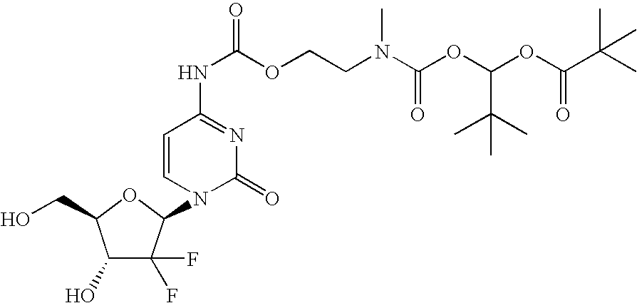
C1(O)C(F)(F)C(N2C(=O)N=C(NC(OCCN(C(OC(OC(C(C)(C)C)=O)C(C)(C)C)=O)C)=O)C=C2)OC1CO
